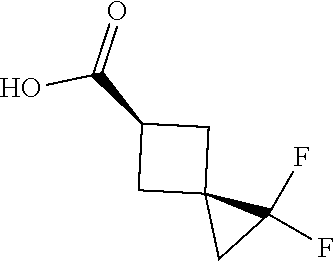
C1C2(CC2(F)F)CC1C(O)=O
